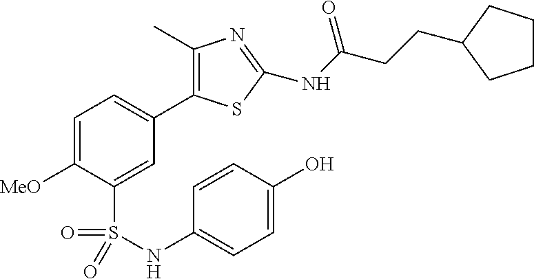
C1=C([MeO])C(S(=O)(=O)NC2=CC=C(O)C=C2)=CC(C2=C(C)N=C(NC(=O)CCC3CCCC3)S2)=C1
